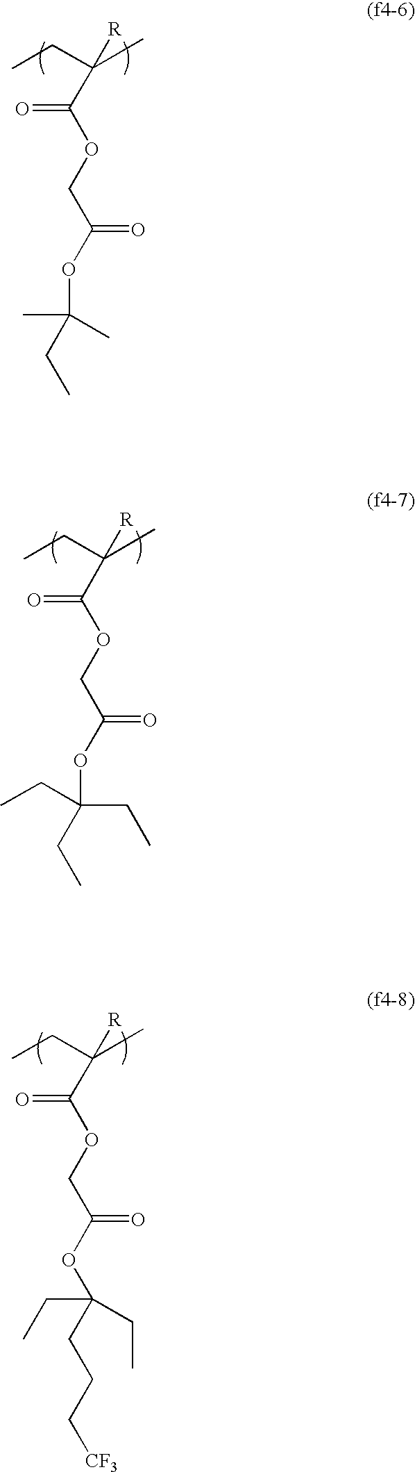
CCC(C)([R])C(OCC(OC(C)(C)CC)=O)=O.CCC(C)([R])C(OCC(OC(CC)(CC)CC)=O)=O.C(CC[CF3])C(CC)(CC)OC(COC(=O)C(CC)(C)[R])=O
